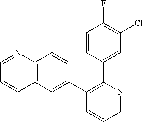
C1=NC(C2=CC(Cl)=C(F)C=C2)=C(C2=CC3=C(C=C2)N=CC=C3)C=C1
